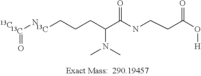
[13C](N)=O.C(CCC(C(NCCC(O[H])=O)=O)N(C)C)[13C].[13C]
